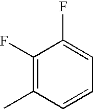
C1(F)=C(C)C=CC=C1F
